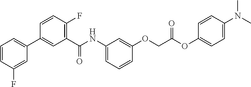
C1=CC(F)=CC(C2=CC(C(NC3=CC=CC(OCC(OC4=CC=C(N(C)C)C=C4)=O)=C3)=O)=C(F)C=C2)=C1
